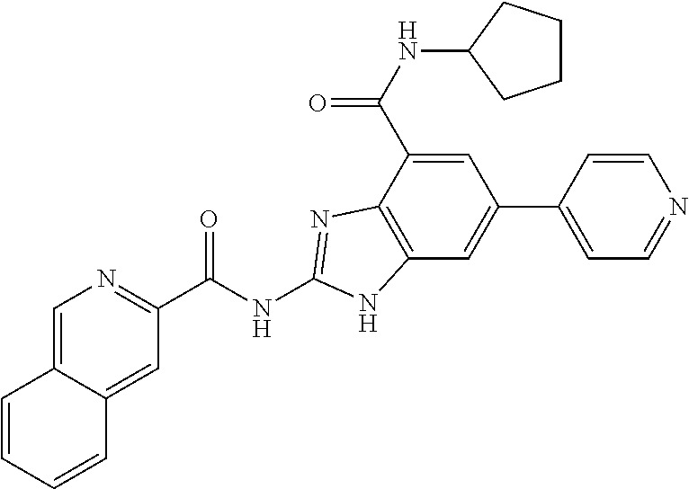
C12=CN=C(C(NC3=NC4=C(C=C(C5=CC=NC=C5)C=C4C(NC4CCCC4)=O)N3)=O)C=C1C=CC=C2
